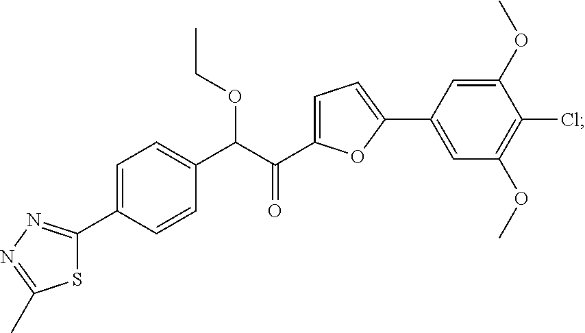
C1=C(C2=NN=C(C)S2)C=CC(C(C(C2=CC=C(C3=CC(OC)=C(Cl)C(OC)=C3)O2)=O)OCC)=C1
